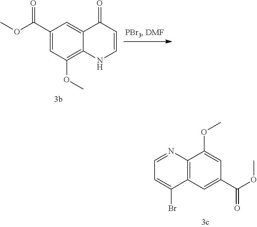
C1(C(OC)=O)=CC(OC)=C2C(=C1)C(=O)C=CN2.C12=C(C=C(C(=O)OC)C=C1OC)C(Br)=CC=N2
